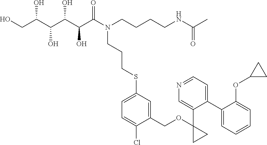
OCC(C(C(C(C(N(CCCCNC(C)=O)CCCSC1=CC=C(Cl)C(COC2(C3=CN=CC=C3C3=CC=CC=C3OC3CC3)CC2)=C1)=O)O)O)O)O
